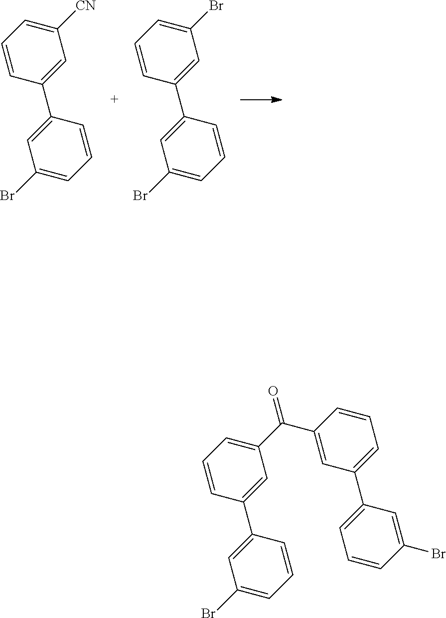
C1=CC(C2=CC(Br)=CC=C2)=CC([CN])=C1.C1=CC(C2=CC(Br)=CC=C2)=CC(Br)=C1.C1=CC(C2=CC(Br)=CC=C2)=CC(C(C2=CC(C3=CC=CC(Br)=C3)=CC=C2)=O)=C1
